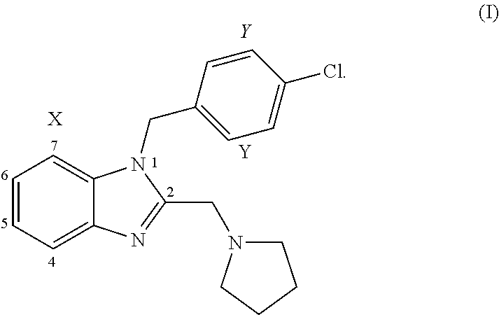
C1=CC=C2C(=C1)N(CC1=CC=C(Cl)C=C1)C(CN1CCCC1)=N2.[Y].[Y].[X]
